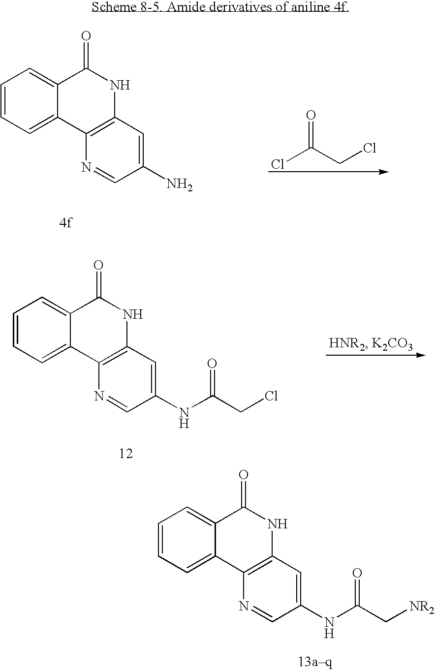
C1=CC=C2C(=C1)C(=O)NC1=C2N=CC(NC(C[NR2])=O)=C1.C1=CC=C2C(=C1)C(=O)NC1=C2N=CC(N)=C1.ClC(CCl)=O.C1=CC=C2C(=C1)C(=O)NC1=C2N=CC(NC(CCl)=O)=C1
